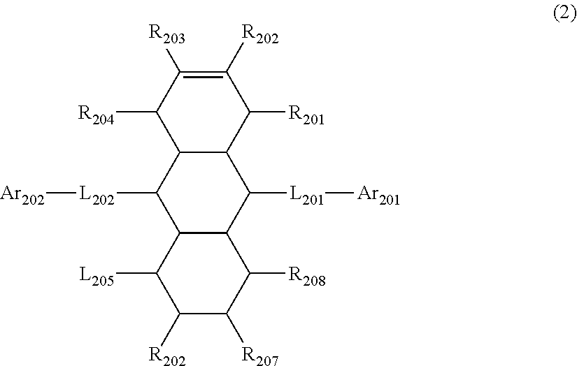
C1([R204])C2C(C([R201])C([R202])=C1[R203])C([L201][Ar201])C1C(C2[L202][Ar202])C([L205])C([R202])C([R207])C1[R208]
